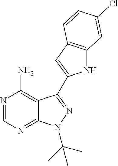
C12=C(N)N=CN=C1N(C(C)(C)C)N=C2C1=CC2=C(N1)C=C(Cl)C=C2
